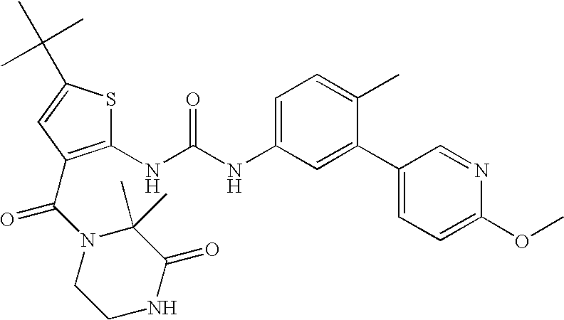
C1=C(NC(=O)NC2=C(C(N3CCNC(=O)C3(C)C)=O)C=C(C(C)(C)C)S2)C=C(C2=CC=C(OC)N=C2)C(C)=C1
